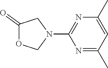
C1(=O)OCN(C2=NC(C)=CC(C)=N2)C1
